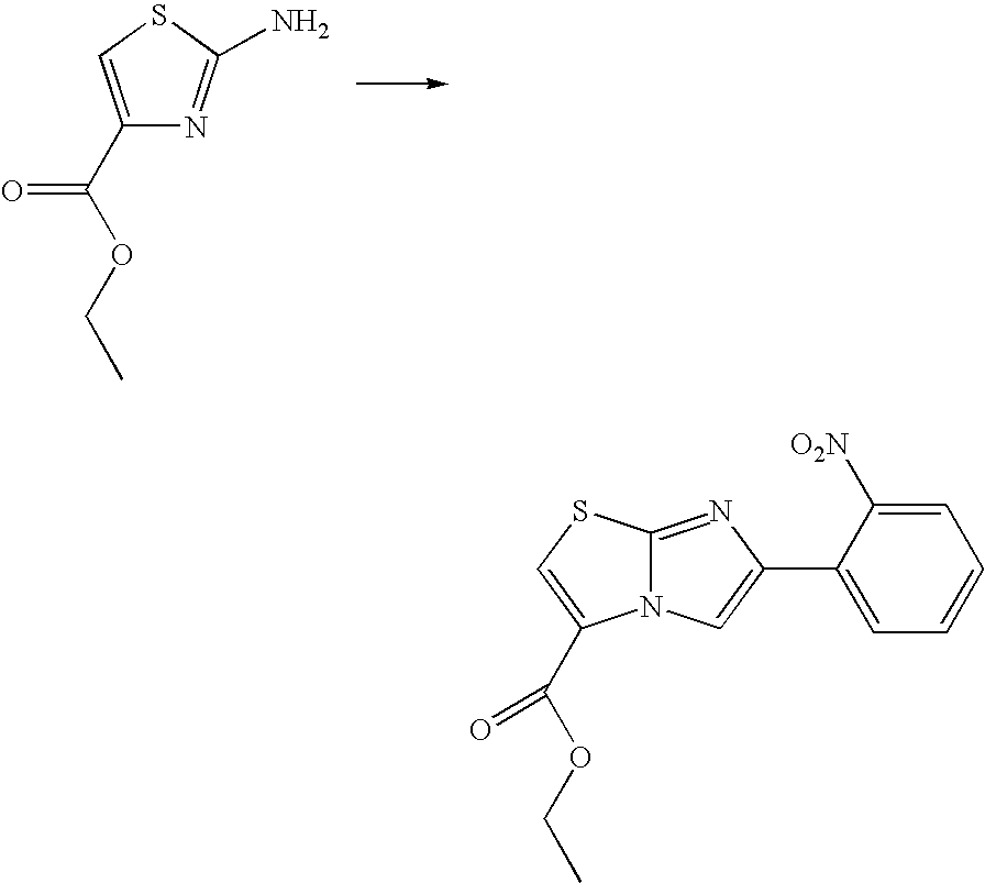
C1(C(=O)OCC)=CSC(N)=N1.C1=C([O2N])C(C2=CN3C(=N2)SC=C3C(OCC)=O)=CC=C1
